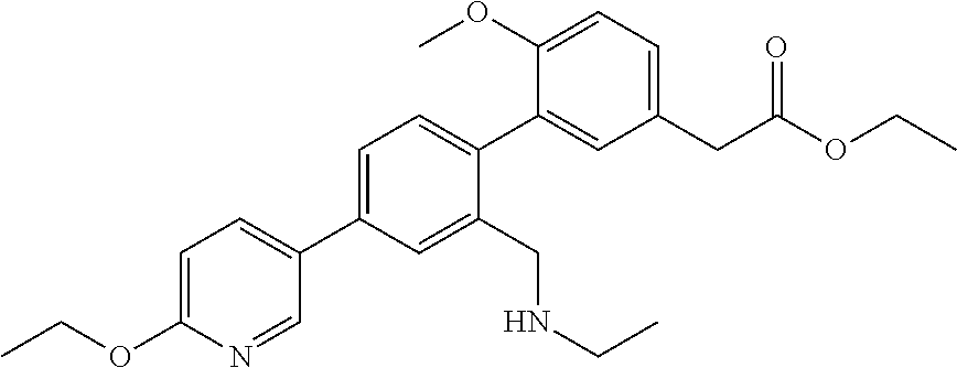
C1(OC)=CC=C(CC(OCC)=O)C=C1C1=CC=C(C2=CC=C(OCC)N=C2)C=C1CNCC
